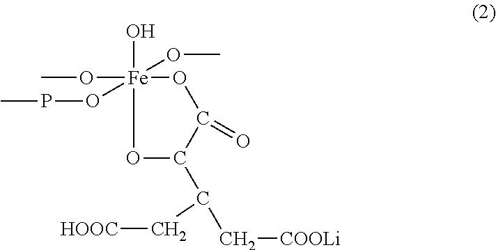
O1C(C(C[COOLi])C[HOOC])C(=O)O[Fe]1(O)(OC)(OC)OPC
